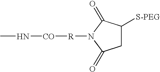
C1C([S-PEG])C(=O)N([R][CO]NC)C1=O
